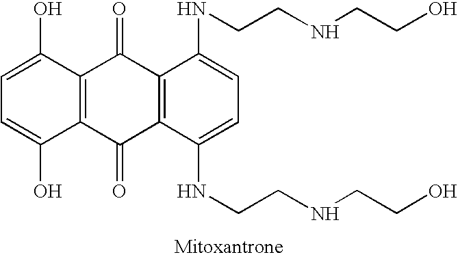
C12=C(C(NCCNCCO)=CC=C1NCCNCCO)C(=O)C1=C(C2=O)C(O)=CC=C1O
